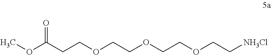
COC(CCOCCOCCOCC[NH3Cl])=O
